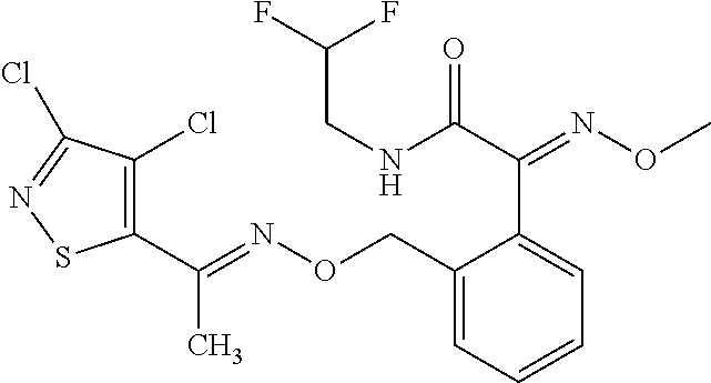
C1(C(=NOCC2=CC=CC=C2C(C(NCC(F)F)=O)=NOC)C)=C(Cl)C(Cl)=NS1
